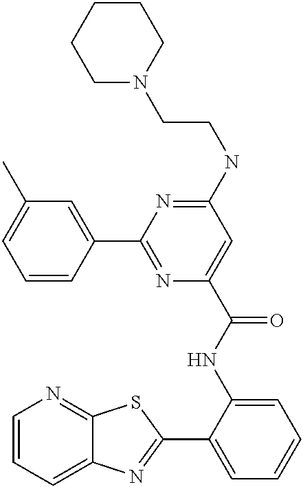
C1=CC=C2C(=N1)SC(C1=CC=CC=C1NC(=O)C1=CC(NCCN3CCCCC3)=NC(C3=CC(C)=CC=C3)=N1)=N2
